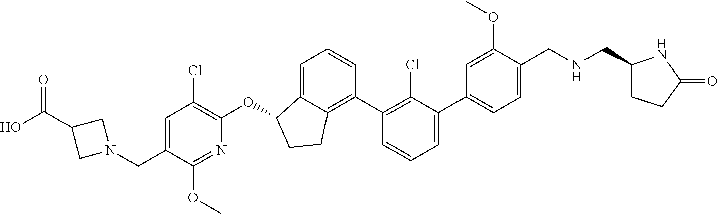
O(C1C2=CC=CC(C3=C(Cl)C(C4=CC=C(CNCC5CCC(=O)N5)C(OC)=C4)=CC=C3)=C2CC1)C1=C(Cl)C=C(CN2CC(C(O)=O)C2)C(OC)=N1
